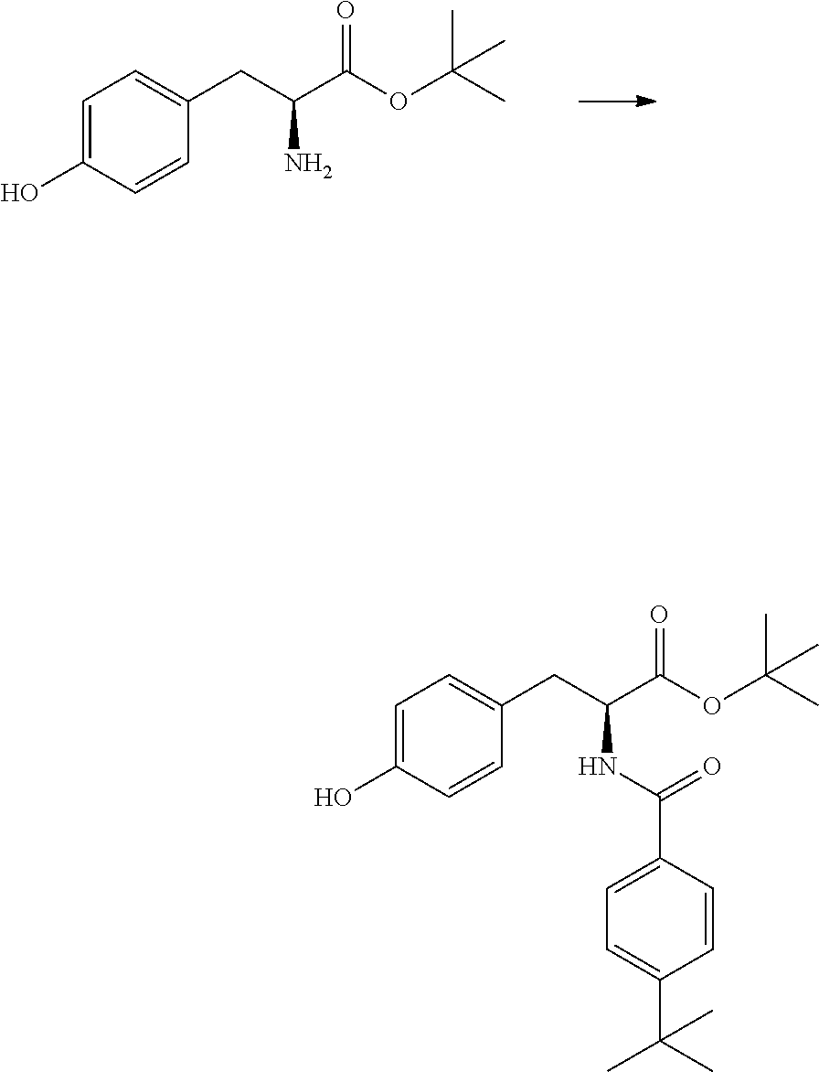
C1=CC(O)=CC=C1CC(C(OC(C)(C)C)=O)N.C1=CC(O)=CC=C1CC(C(OC(C)(C)C)=O)NC(=O)C1=CC=C(C(C)(C)C)C=C1
